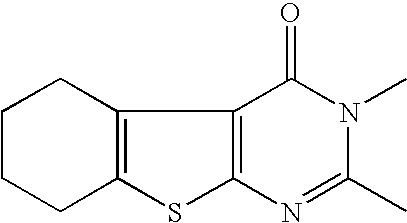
C12=C(C3=C(S1)N=C(C)N(C)C3=O)CCCC2
